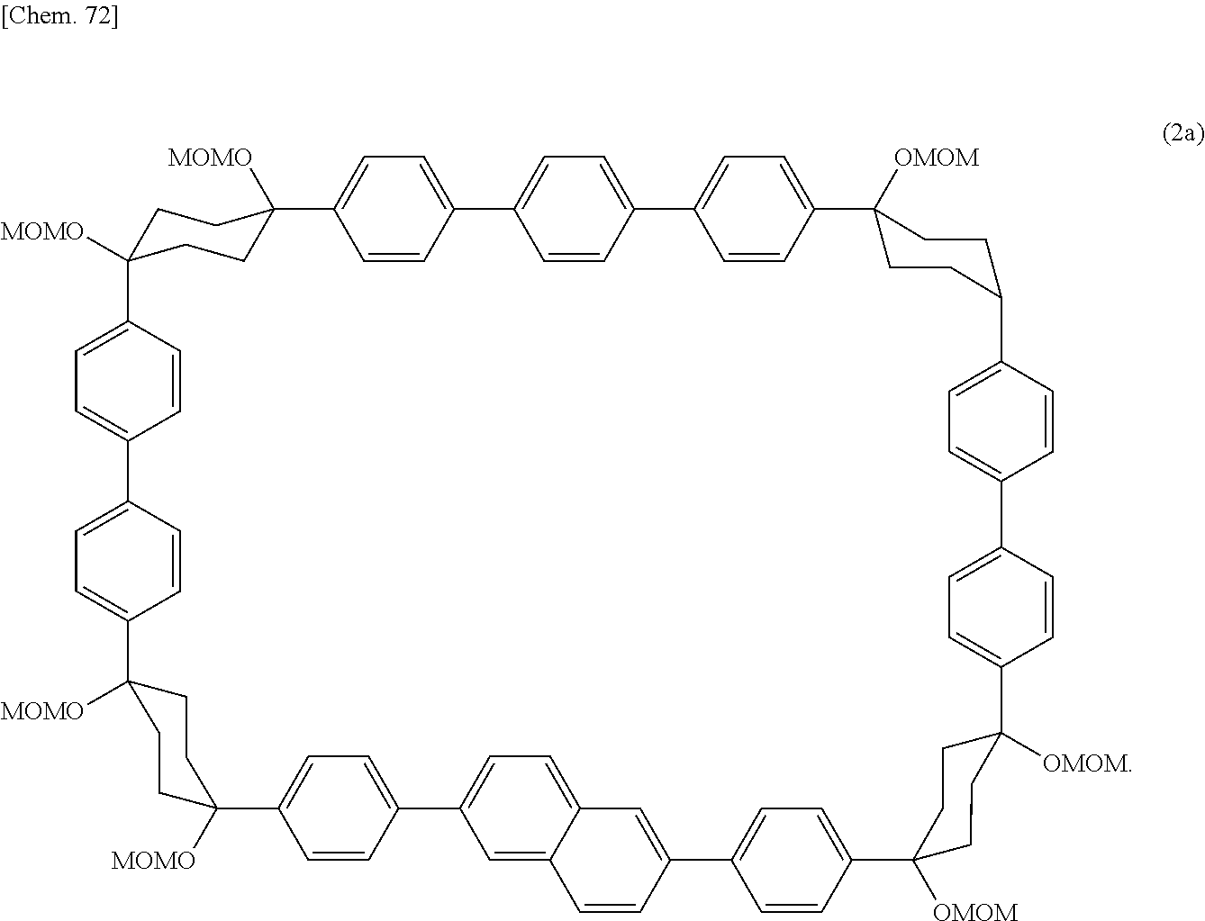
C1=CC2=CC=C1C1=CC=C(C3([OMOM])CCC([OMOM])(C4=CC=C(C5=CC6=CC=C(C7=CC=C(C=C7)C7([MOMO])CCC([MOMO])(C8=CC=C(C=C8)C8=CC=C(C=C8)C8([MOMO])CCC([MOMO])(C9=CC=C(C=C9)C9=CC=C(C=C9)C9=CC=C(C=C9)C9([OMOM])CCC2CC9)CC8)CC7)C=C6C=C5)C=C4)CC3)C=C1
